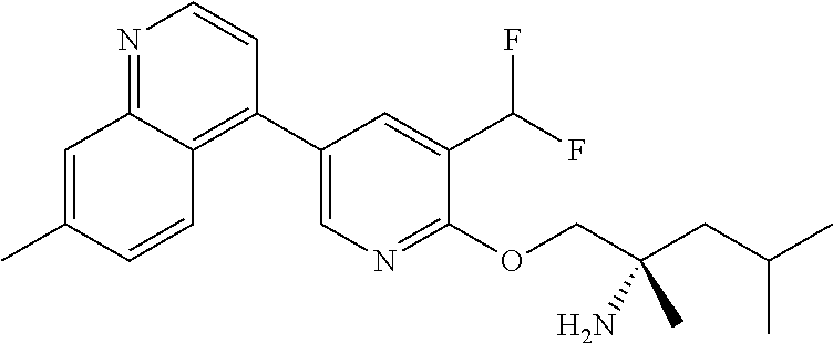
N1=C2C(=C(C3=CN=C(OCC(CC(C)C)(N)C)C(C(F)F)=C3)C=C1)C=CC(C)=C2
